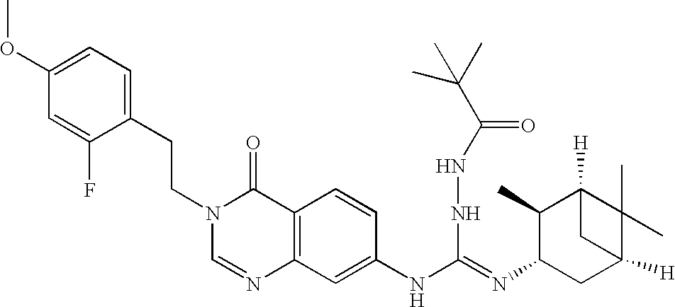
C1(CCN2C=NC3=C(C2=O)C=CC(NC(=NC2C(C)C4([H])C(C)(C)C([H])(C2)C4)NNC(C(C)(C)C)=O)=C3)=CC=C(OC)C=C1F
